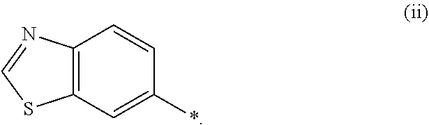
C12=C(C=C(*)C=C1)SC=N2
